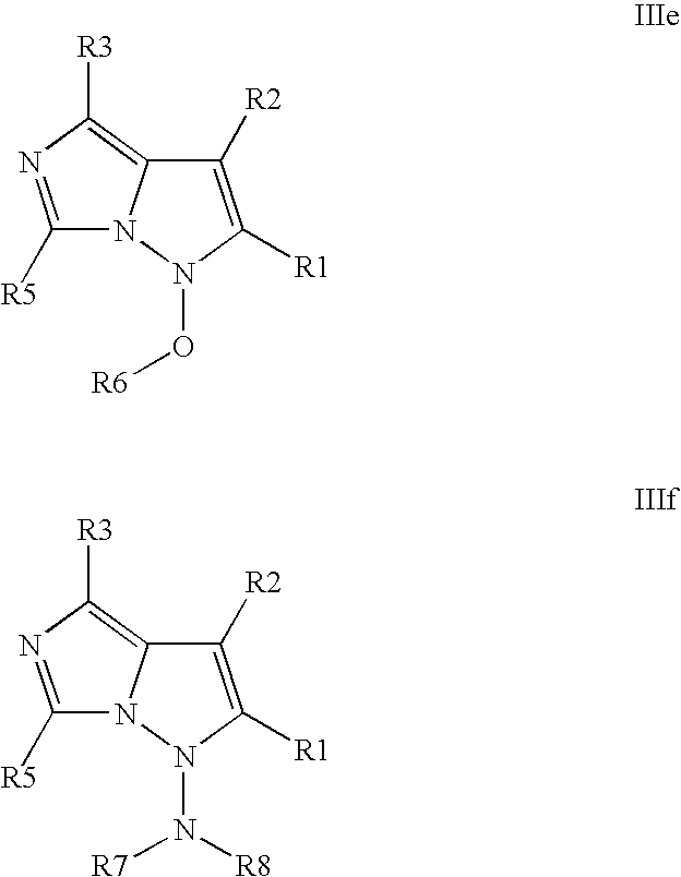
C1([R5])=NC([R3])=C2N1N(O[R6])C([R1])=C2[R2].C1([R5])=NC([R3])=C2N1N(N([R7])[R8])C([R1])=C2[R2]
